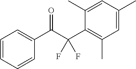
C1=CC=CC(C(C(C2=C(C)C=C(C)C=C2C)(F)F)=O)=C1
